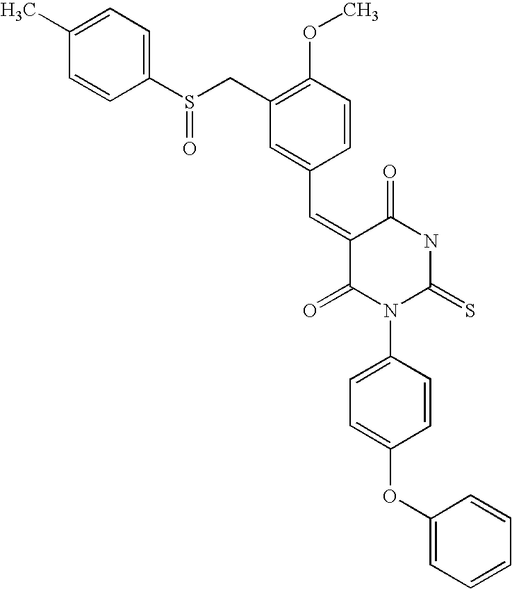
C1=C(C)C=CC(S(CC2=C(OC)C=CC(C=C3C(=O)N(C4=CC=C(OC5=CC=CC=C5)C=C4)C(=S)NC3=O)=C2)=O)=C1
